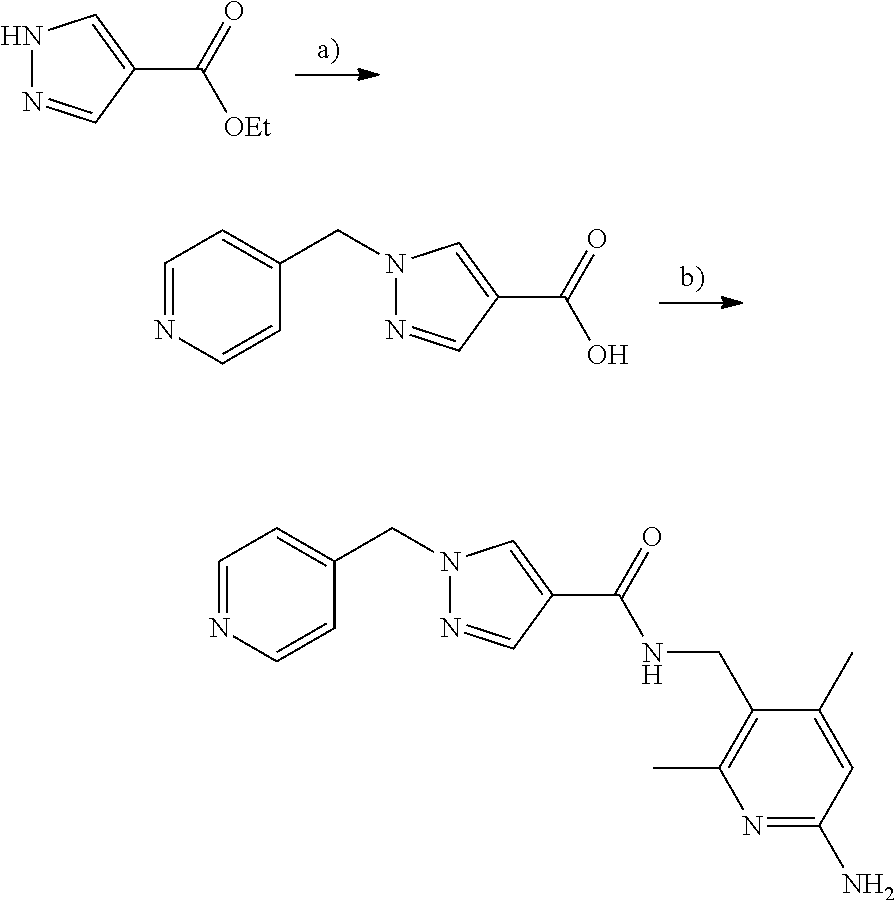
N1N=CC(C([OEt])=O)=C1.N1(CC2=CC=NC=C2)N=CC(C(O)=O)=C1.N1(CC2=CC=NC=C2)N=CC(C(NCC2=C(C)N=C(N)C=C2C)=O)=C1
